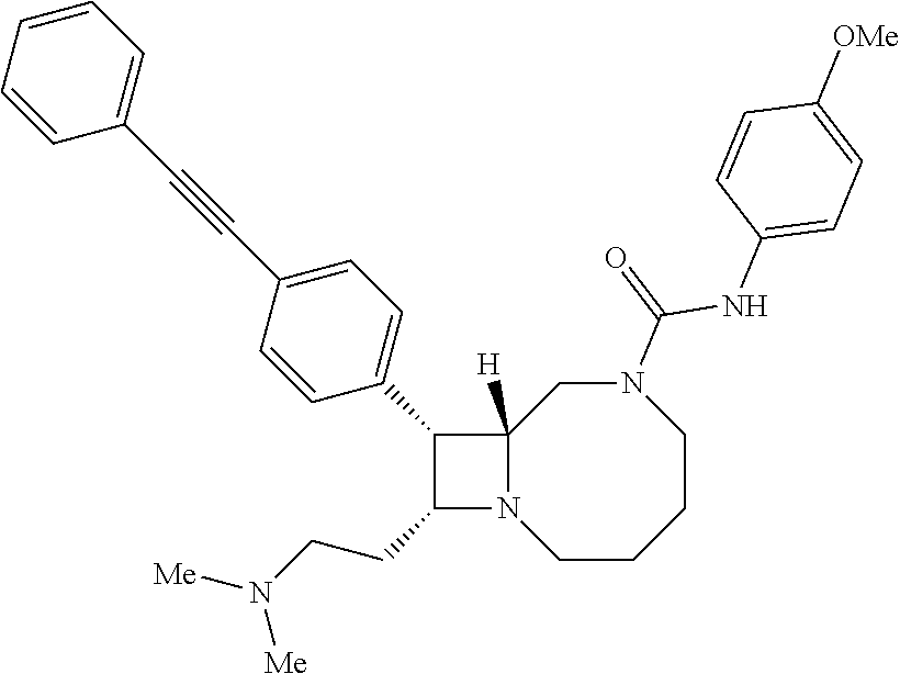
C1CCCN(C(=O)NC2=CC=C([OMe])C=C2)CC2([H])N1C(CCN([Me])[Me])C2C1=CC=C(C#CC2=CC=CC=C2)C=C1
